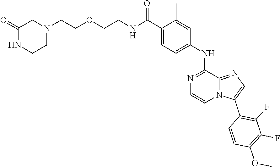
C(=O)(C1=CC=C(NC2=NC=CN3C2=NC=C3C2=C(F)C(F)=C(OC)C=C2)C=C1C)NCCOCCN1CC(=O)NCC1
